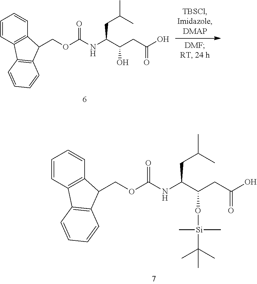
C1=CC2=C(C=C1)C(COC(=O)NC(C(CC(O)=O)O[Si](C(C)(C)C)(C)C)CC(C)C)C1=C2C=CC=C1.C1=CC2=C(C=C1)C(COC(=O)NC(C(CC(O)=O)O)CC(C)C)C1=C2C=CC=C1
